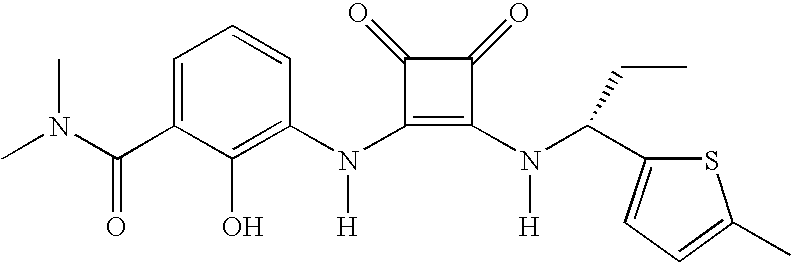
C(C1=CC=CC(N(C2=C(N(C(C3=CC=C(C)S3)CC)[H])C(=O)C2=O)[H])=C1O)(=O)N(C)C
